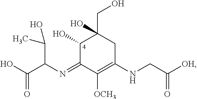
C1(O)C(=NC(C(O)=O)C(C)O)C([OCH3])=C(NCC([OH])=O)CC1(CO)O
